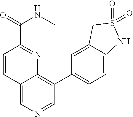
C12=CN=CC(C3=CC=C4C(=C3)CS(=O)(=O)N4)=C1N=C(C(NC)=O)C=C2
